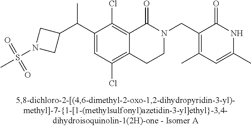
C1(C(C2=CC(Cl)=C3C(=C2Cl)C(=O)N(CC2=C(C)C=C(C)NC2=O)CC3)C)CN(S(=O)(=O)C)C1
